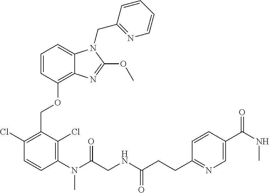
C1=CC(OCC2=C(Cl)C=CC(N(C)C(=O)CNC(=O)CCC3=NC=C(C(=O)NC)C=C3)=C2Cl)=C2C(=C1)N(CC1=NC=CC=C1)C(OC)=N2
